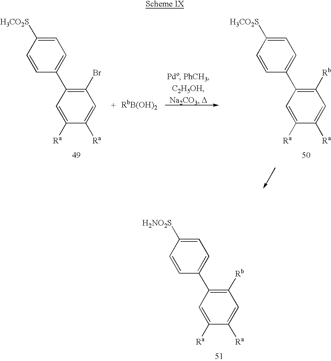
C1=CC(C2=C(Br)C=C([Ra])C([Ra])=C2)=CC=C1[H3CO2S].[RbB(OH)2].C1=CC(C2=C([Rb])C=C([Ra])C([Ra])=C2)=CC=C1[H3CO2S].C1=CC(C2=C([Rb])C=C([Ra])C([Ra])=C2)=CC=C1[H2NO2S]
